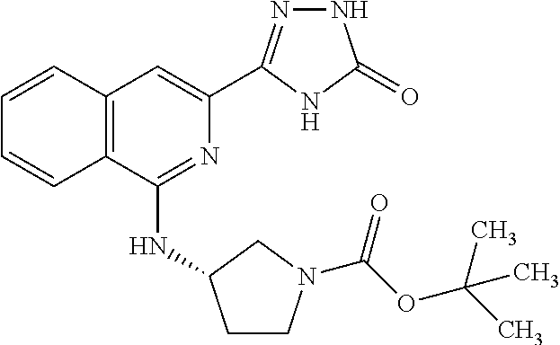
C12=C(C(NC3CCN(C(OC(C)(C)C)=O)C3)=NC(C3=NNC(=O)N3)=C1)C=CC=C2
